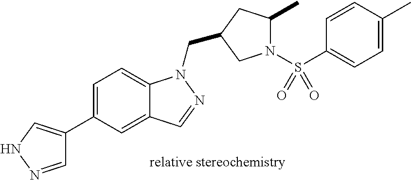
C1=NNC=C1C1=CC=C2C(=C1)C=NN2CC1CC(C)N(S(C2=CC=C(C)C=C2)(=O)=O)C1
